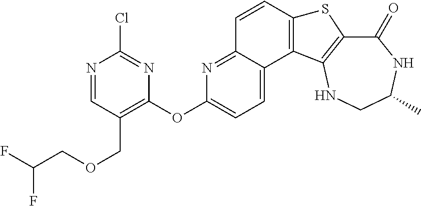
C1(=O)C2=C(NCC(C)N1)C1=C(S2)C=CC2=NC(OC3=C(COCC(F)F)C=NC(Cl)=N3)=CC=C12
